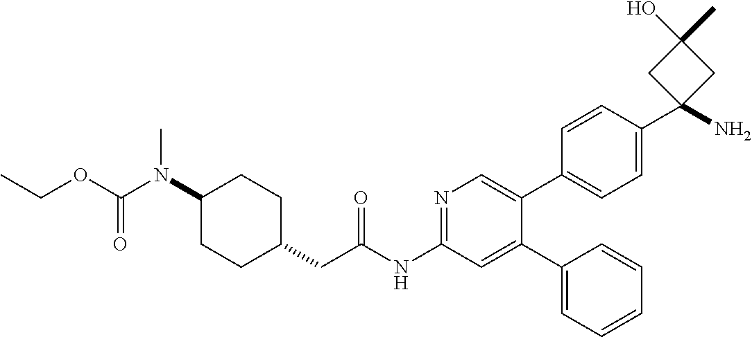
C1(N(C(OCC)=O)C)CCC(CC(NC2=NC=C(C3=CC=C(C4(N)CC(C)(O)C4)C=C3)C(C3=CC=CC=C3)=C2)=O)CC1
